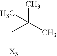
CC(C[X3])(C)C
